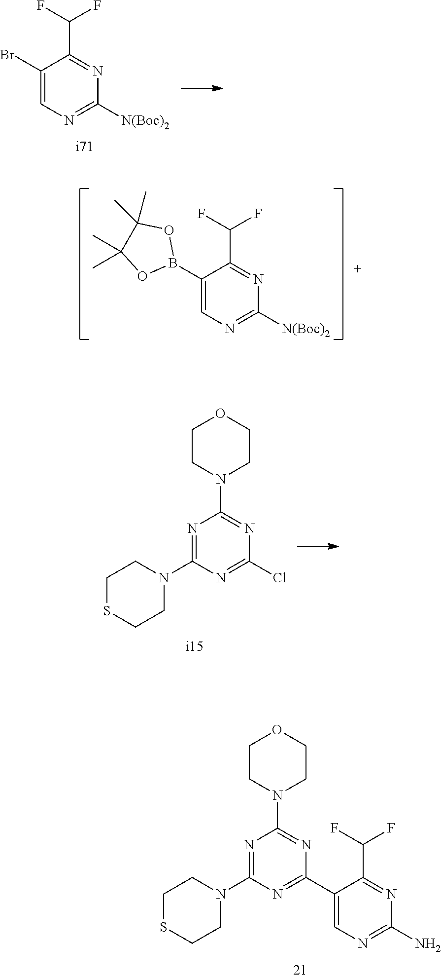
C1(Br)=CN=C([N(Boc)2])N=C1C(F)F.C1(B2OC(C)(C)C(C)(C)O2)=CN=C([N(Boc)2])N=C1C(F)F.C1CN(C2=NC(C3=CN=C(N)N=C3C(F)F)=NC(N3CCSCC3)=N2)CCO1.C1CN(C2=NC(Cl)=NC(N3CCSCC3)=N2)CCO1
